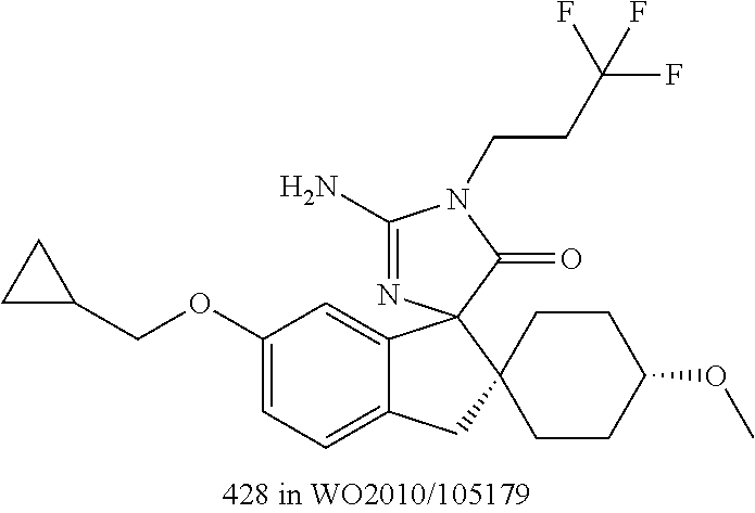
C1(OCC2CC2)=CC=C2C(=C1)C1(C3(C2)CCC(OC)CC3)N=C(N)N(CCC(F)(F)F)C1=O
